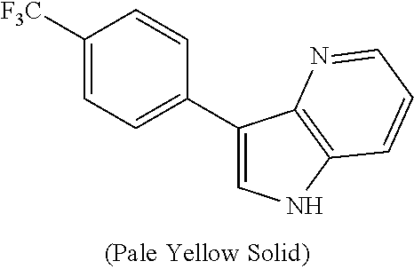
C1([F3C])=CC=C(C2=CNC3=C2N=CC=C3)C=C1
